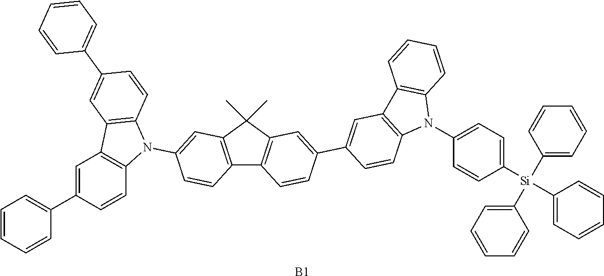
C1=CC=CC(C2=CC3=C(N(C4=CC5=C(C=C4)C4=C(C5(C)C)C=C(C5=CC6=C(N(C7=CC=C([Si](C8=CC=CC=C8)(C8=CC=CC=C8)C8=CC=CC=C8)C=C7)C7=C6C=CC=C7)C=C5)C=C4)C4=C3C=C(C3=CC=CC=C3)C=C4)C=C2)=C1.[B1]
